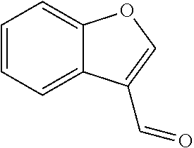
C12=CC=CC=C1C(C=O)=CO2
